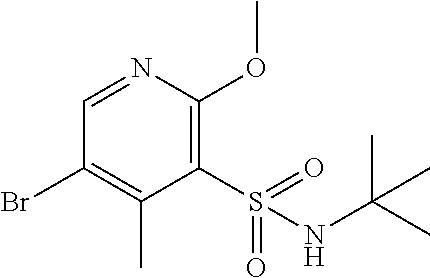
C1(S(=O)(=O)NC(C)(C)C)=C(OC)N=CC(Br)=C1C
